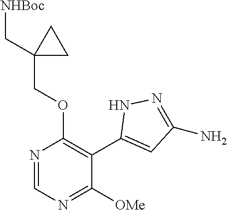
N1=CN=C([OMe])C(C2=CC(N)=NN2)=C1OCC1(C[NHBoc])CC1
